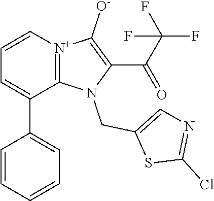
[N+]12=C(N(CC3=CN=C(Cl)S3)C(C(C(F)(F)F)=O)=C1[O-])C(C1=CC=CC=C1)=CC=C2
